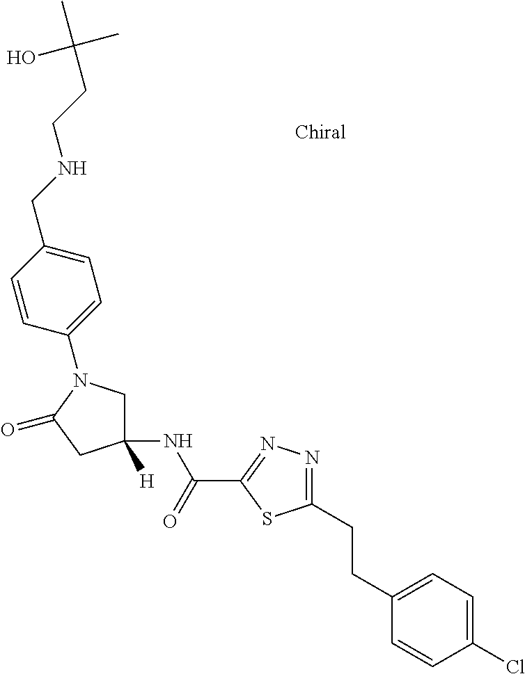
C1=C(CCC2=NN=C(C(NC3([H])CN(C4=CC=C(CNCCC(C)(C)O)C=C4)C(=O)C3)=O)S2)C=CC(Cl)=C1
